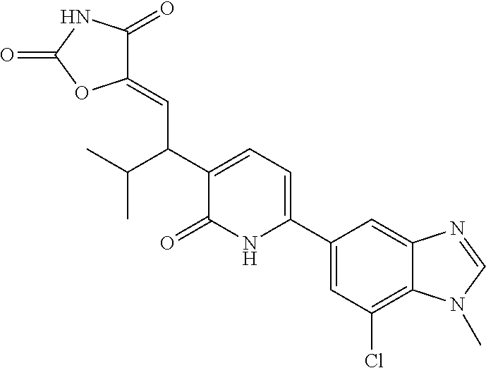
C1(C2=CC=C(C(C(C)C)C=C3C(=O)NC(=O)O3)C(=O)N2)=CC(Cl)=C2C(=C1)N=CN2C
